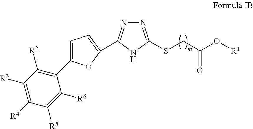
C1=C(C2=C([R2])C([R3])=C([R4])C([R5])=C2[R6])OC(C2=NN=C(SCC(O[R1])=O)N2)=C1
